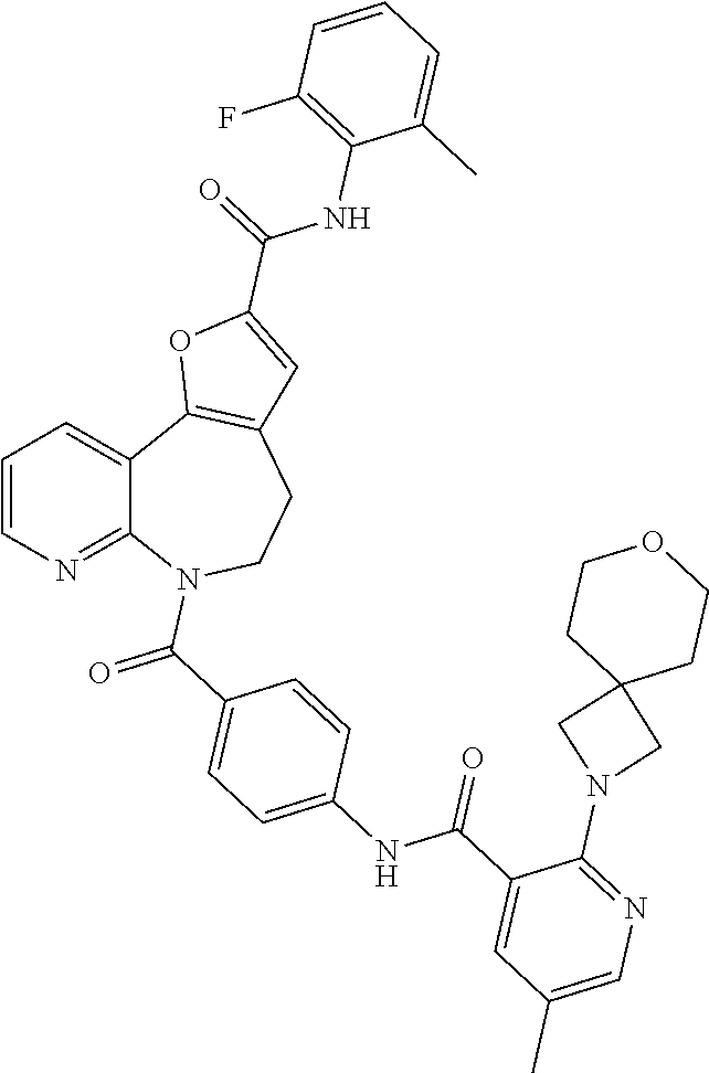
C12=NC=CC=C1C1=C(CCN2C(C2=CC=C(NC(C3=CC(C)=CN=C3N3CC4(C3)CCOCC4)=O)C=C2)=O)C=C(C(=O)NC2=C(F)C=CC=C2C)O1
